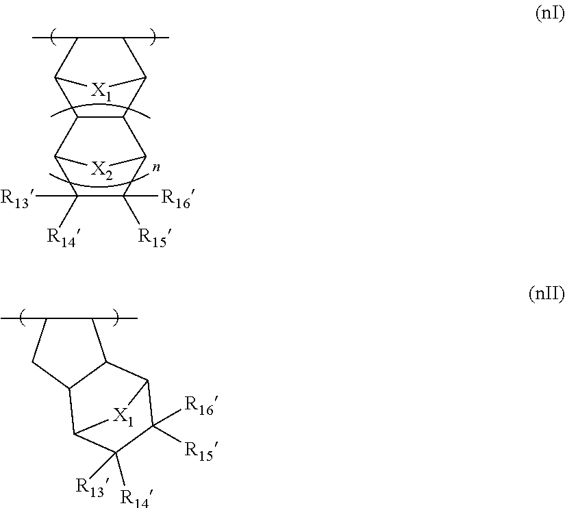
C1(C)C(C)C2C3C(C1[X1]2)C1C([R15])([R16])C([R14])([R13])C3[X2]1.C1(C)C(C)CC2C1C1C([R16])([R15])C([R14])([R13])C2[X1]1
